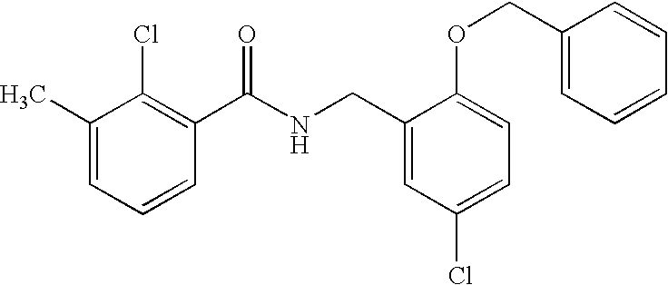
C1(C)=CC=CC(C(NCC2=CC(Cl)=CC=C2OCC2=CC=CC=C2)=O)=C1Cl
